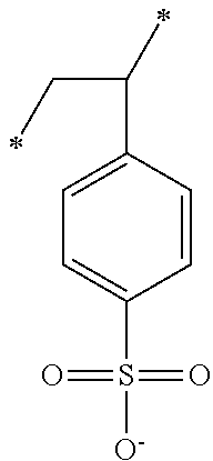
C(C(C)C1=CC=C(S(=O)(=O)[O-])C=C1)C
